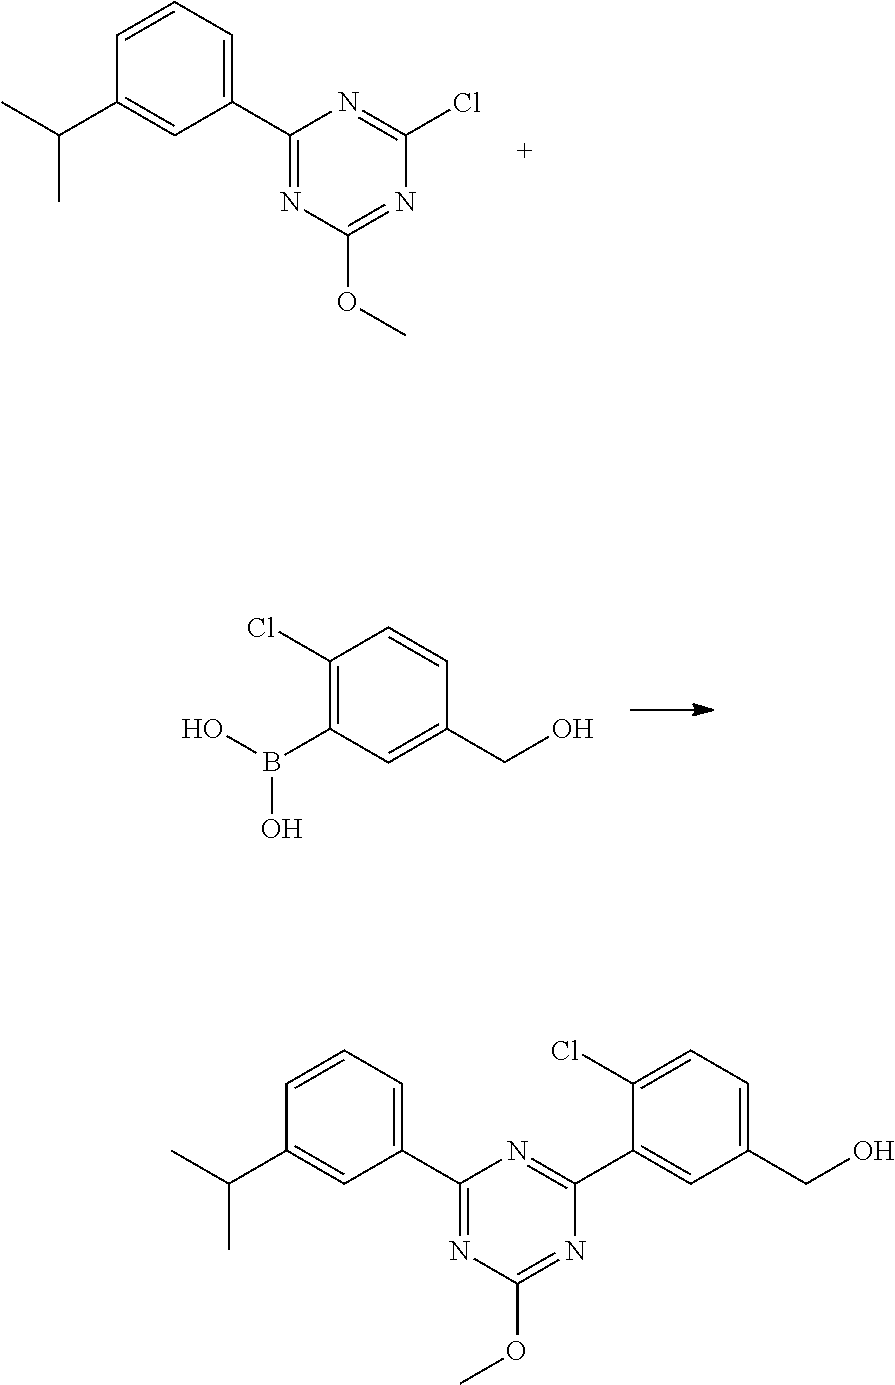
C1(Cl)=C(B(O)O)C=C(CO)C=C1.C1=CC=C(C2=NC(OC)=NC(Cl)=N2)C=C1C(C)C.C1=CC=C(C2=NC(OC)=NC(C3=CC(CO)=CC=C3Cl)=N2)C=C1C(C)C
